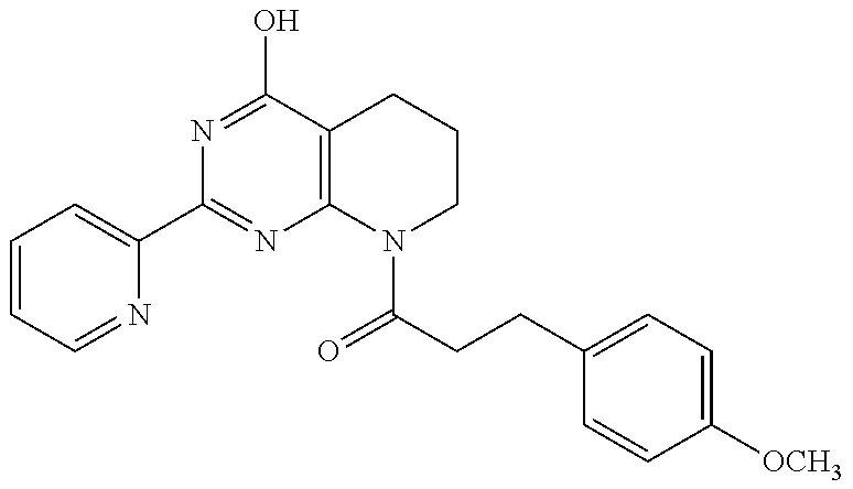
C1=CC=NC(C2=NC3=C(C(O)=N2)CCCN3C(CCC2=CC=C([OCH3])C=C2)=O)=C1
